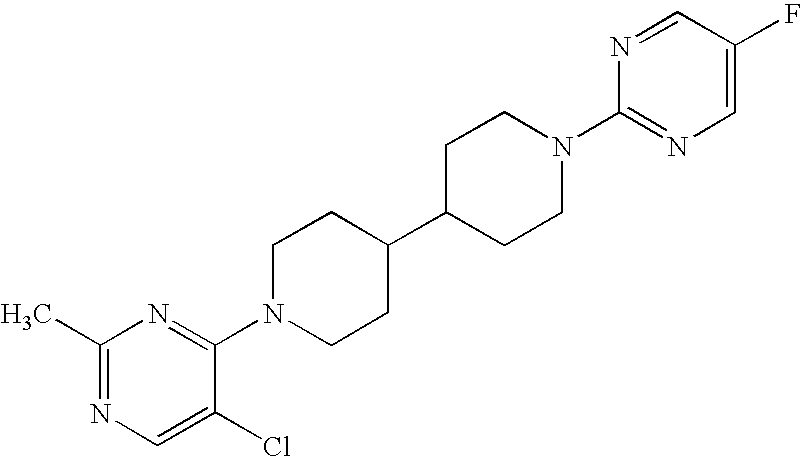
C1(C)=NC=C(Cl)C(N2CCC(C3CCN(C4=NC=C(F)C=N4)CC3)CC2)=N1
